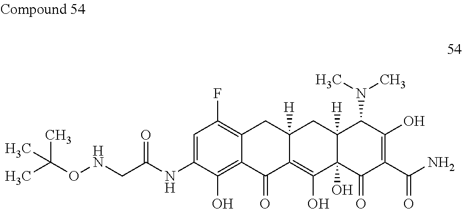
O(NCC(NC1=CC(F)=C2C(=C1O)C(=O)C1=C(O)C3(O)C([H])(CC1([H])C2)C(N(C)C)C(O)=C(C(N)=O)C3=O)=O)C(C)(C)C
